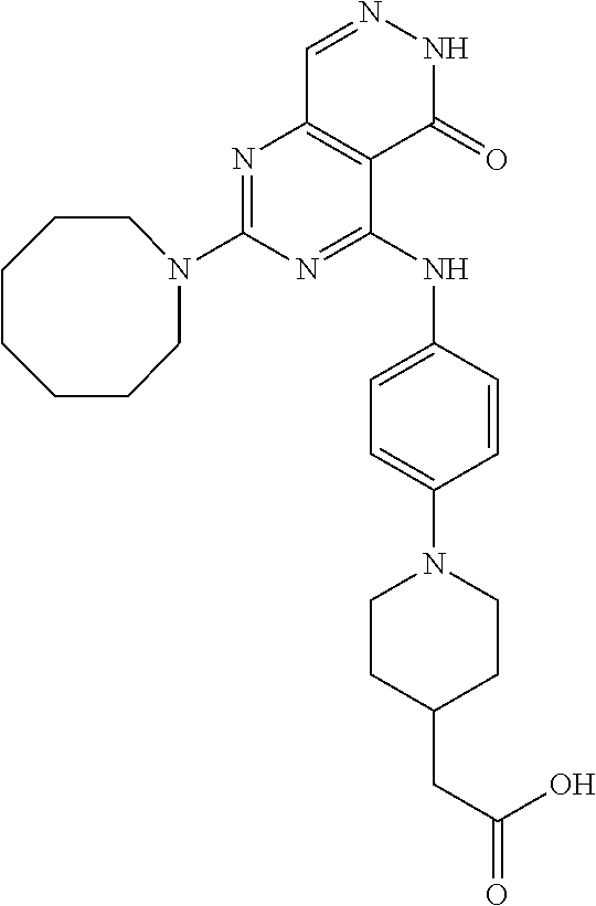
N1=C(N2CCCCCCC2)N=C(NC2=CC=C(N3CCC(CC(=O)O)CC3)C=C2)C2=C1C=NNC2=O
